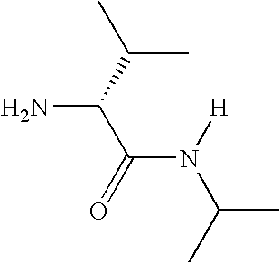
NC(C(N(C(C)C)[H])=O)C(C)C
